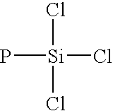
Cl[Si](P)(Cl)Cl
